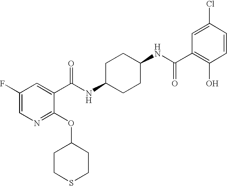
C1CC(NC(=O)C2=CC(F)=CN=C2OC2CCSCC2)CCC1NC(=O)C1=C(O)C=CC(Cl)=C1
